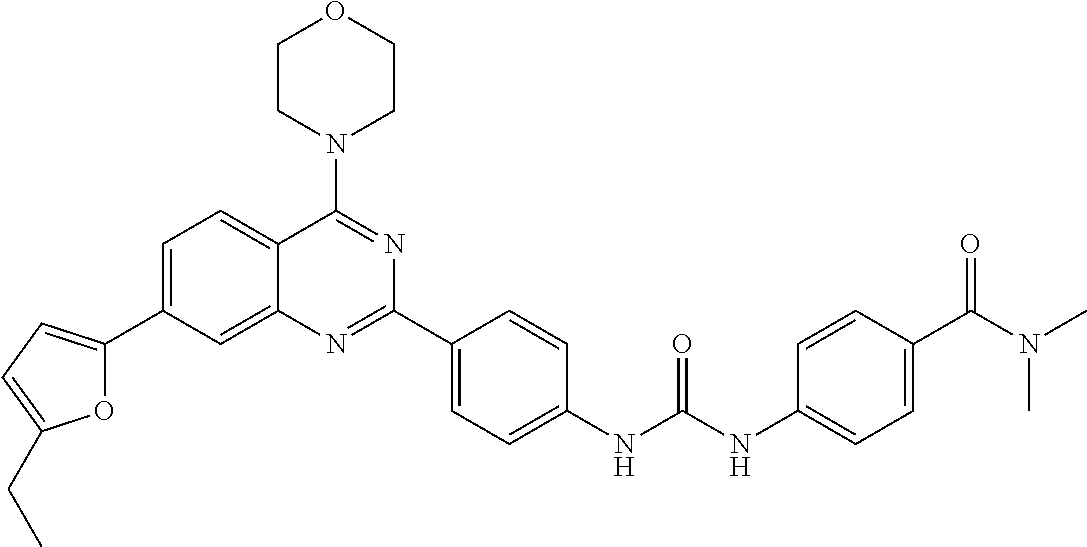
C1=C(C2=CC=C(CC)O2)C=C2C(=C1)C(N1CCOCC1)=NC(C1=CC=C(NC(NC3=CC=C(C(N(C)C)=O)C=C3)=O)C=C1)=N2
